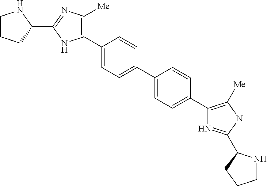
C1CCC(C2=NC([Me])=C(C3=CC=C(C4=CC=C(C5=C([Me])NC(C6NCCC6)=N5)C=C4)C=C3)N2)N1
